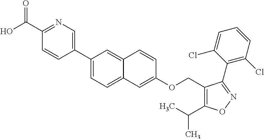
C1(C2=CN=C(C(O)=O)C=C2)=CC=C2C(=C1)C=CC(OCC1=C(C(C)C)ON=C1C1=C(Cl)C=CC=C1Cl)=C2
